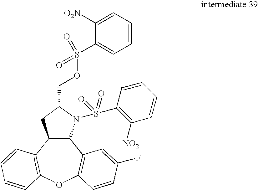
C12C(C3=C(OC4=C1C=C(F)C=C4)C=CC=C3)CC(COS(C1=CC=CC=C1[O2N])(=O)=O)N2S(C1=C([NO2])C=CC=C1)(=O)=O
